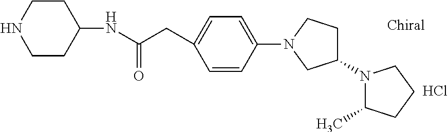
C1CC(NC(CC2=CC=C(N3CC(N4C(C)CCC4)CC3)C=C2)=O)CCN1.Cl
